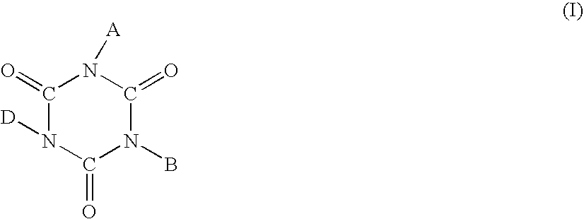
C1(=O)N([D])C(=O)N(B)C(=O)N1[A]
